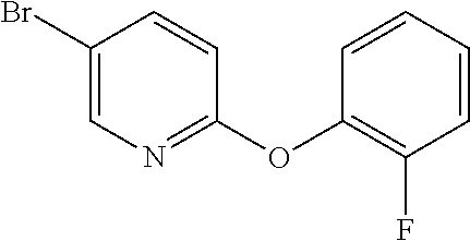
C1(Br)=CN=C(OC2=C(F)C=CC=C2)C=C1
